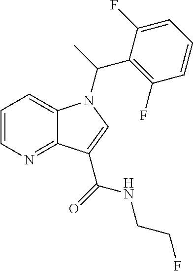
C1=CN=C2C(=C1)N(C(C)C1=C(F)C=CC=C1F)C=C2C(=O)NCCF
